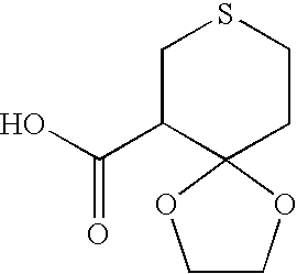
C1C(C(O)=O)C2(CCS1)OCCO2
